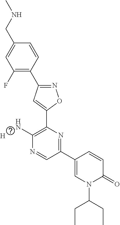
C1(F)=C(C2=NOC(C3=C(N)N=CC(C4=CN(C(CC)CC)C(=O)C=C4)=N3)=C2)C=CC(CNC)=C1.[H]
